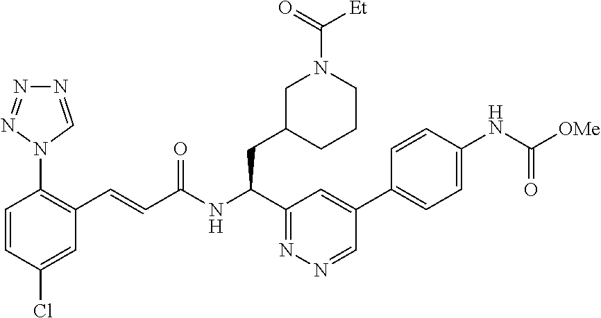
N1=CN(C2=C(C=CC(NC(C3=NN=CC(C4=CC=C(NC([OMe])=O)C=C4)=C3)CC3CCCN(C(=O)[Et])C3)=O)C=C(Cl)C=C2)N=N1
